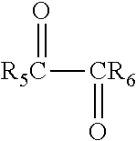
O=[R5C][CR6]=O
